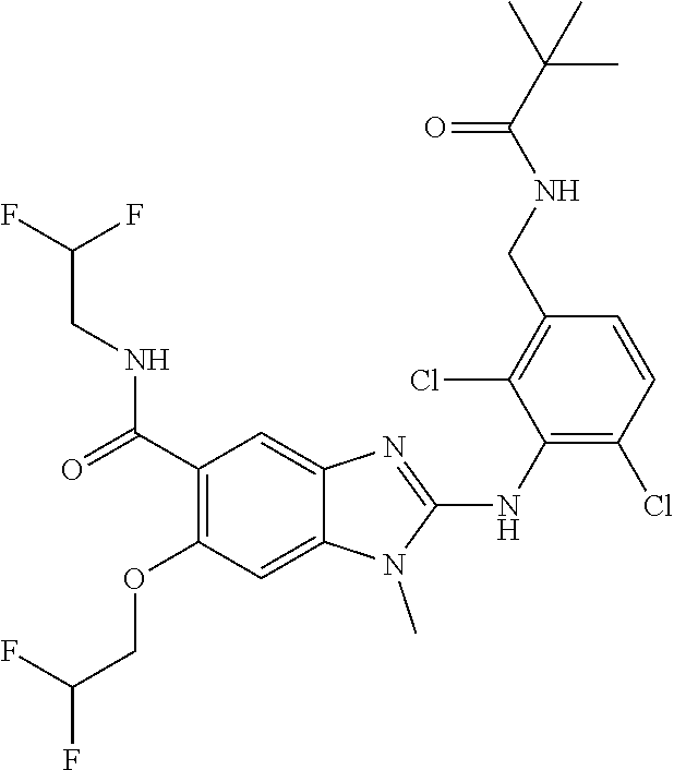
C1(C(=O)NCC(F)F)=C(OCC(F)F)C=C2C(=C1)N=C(NC1=C(Cl)C=CC(CNC(C(C)(C)C)=O)=C1Cl)N2C
